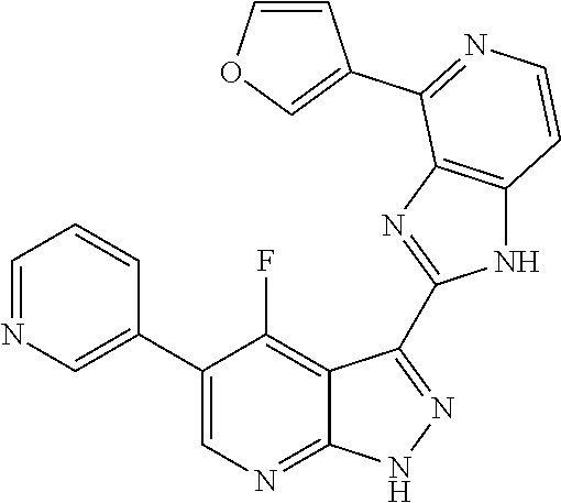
C1=NC=C(C2=CN=C3C(=C2F)C(C2=NC4=C(N2)C=CN=C4C2=COC=C2)=N[N H]3)C=C1
